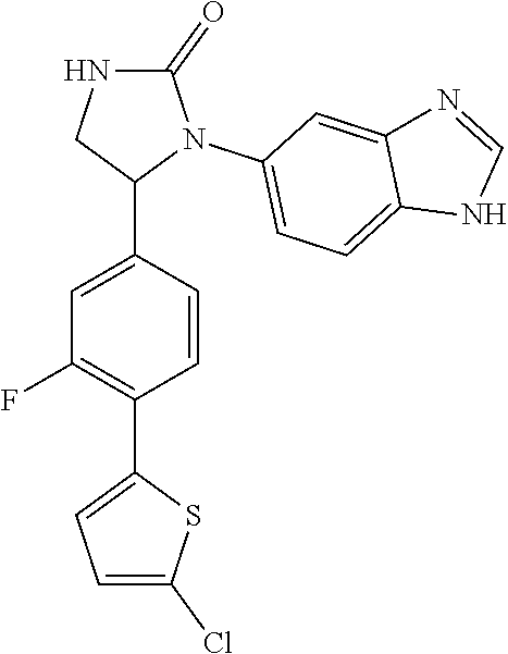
C1=C(C2N(C3=CC=C4C(=C3)N=CN4)C(=O)NC2)C=CC(C2=CC=C(Cl)S2)=C1F
